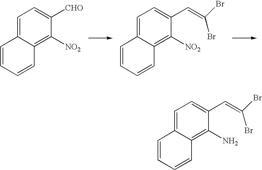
C1=CC=CC2=C([NO2])C([CHO])=CC=C12.C1=C2C(=C([NO2])C(C=C(Br)Br)=C1)C=CC=C2.C1=C2C(=C(N)C(C=C(Br)Br)=C1)C=CC=C2
